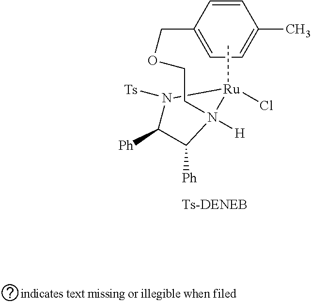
C1(COCCN2([H])[Ru](Cl)(C)N([Ts])C([Ph])C2[Ph])=CC=C(C)C=C1
